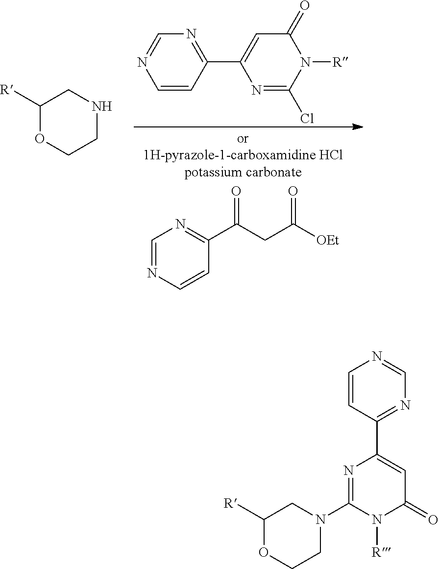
C1([R])OCCN(C2=NC(C3=NC=NC=C3)=CC(=O)N2[R])C1.C1([R])OCCNC1.C1=CC(C2=CC(=O)N([R])C(Cl)=N2)=NC=N1.C1=NC=CC(C(CC([OEt])=O)=O)=N1
